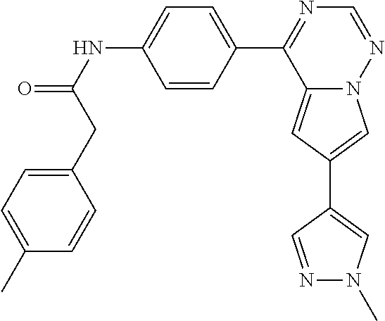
C12=CC(C3=CN(C)N=C3)=CN1N=CN=C2C1=CC=C(NC(=O)CC2=CC=C(C)C=C2)C=C1
